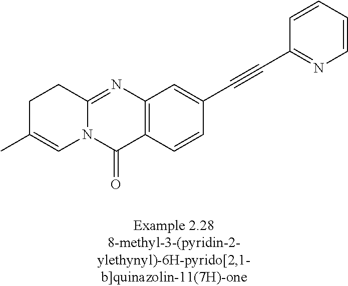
N12C(=NC3=C(C1=O)C=CC(C#CC1=NC=CC=C1)=C3)CCC(C)=C2
